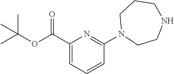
C1(C(OC(C)(C)C)=O)=CC=CC(N2CCNCCC2)=N1
